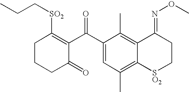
C1CCC(=O)C(C(C2=CC(C)=C3C(=C2C)C(=NOC)CC[SO2]3)=O)=C1[SO2]CCC
